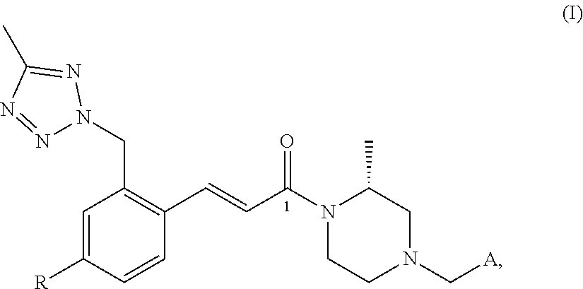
N1(C(C=CC2=C(CN3N=NC(C)=N3)C=C([R])C=C2)=O)CCN(C[A])CC1C
